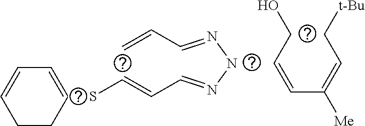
C1CC=CC=C1.C(=CC(=CC[t-Bu])[Me])CO.SC=CC=NNN=CC=C
